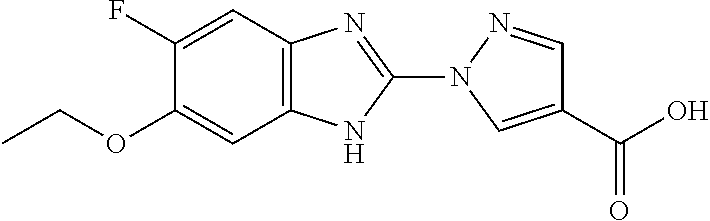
C1(N2C=C(C(O)=O)C=N2)=NC2=C(N1)C=C(OCC)C(F)=C2
